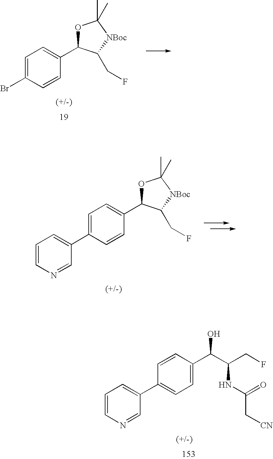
C1=C(Br)C=CC(C2OC(C)(C)[NBoc]C2CF)=C1.C1=C(C2=CC=CN=C2)C=CC(C2OC(C)(C)[NBoc]C2CF)=C1.C1=CC(C(O)C(CF)NC(=O)C[CN])=CC=C1C1=CC=CN=C1
